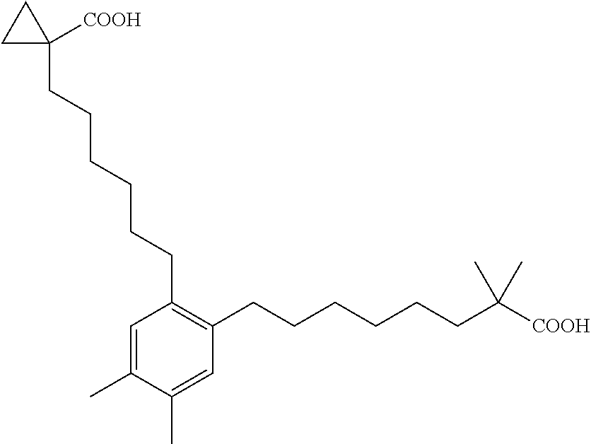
C1=C(C)C(C)=CC(CCCCCCC([COOH])(C)C)=C1CCCCCCC1([COOH])CC1
